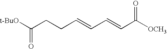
[t-BuO]C(CCC=CC=CC([OCH3])=O)=O
